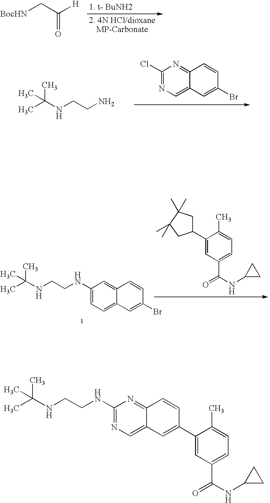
[BocHN]CC([H])=O.C(NCCN)(C)(C)C.C1(Cl)=NC=C2C(=N1)C=CC(Br)=C2.C(NCCNC1=CC=C2C(=C1)C=CC(Br)=C2)(C)(C)C.C1(C2CC(C)(C)C(C)(C)C2)=CC(C(=O)NC2CC2)=CC=C1C.C(NCCNC1=NC=C2C(=N1)C=CC(C1=CC(C(=O)NC3CC3)=CC=C1C)=C2)(C)(C)C
